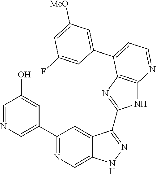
C1(C2=NC=C3C(=C2)C(C2=NC4=C(N2)N=CC=C4C2=CC([MeO])=CC(F)=C2)=NN3)=CN=CC(O)=C1
